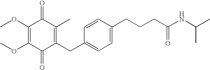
C1(=O)C(CC2=CC=C(CCCC(NC(C)C)=O)C=C2)=C(C)C(=O)C(OC)=C1OC
